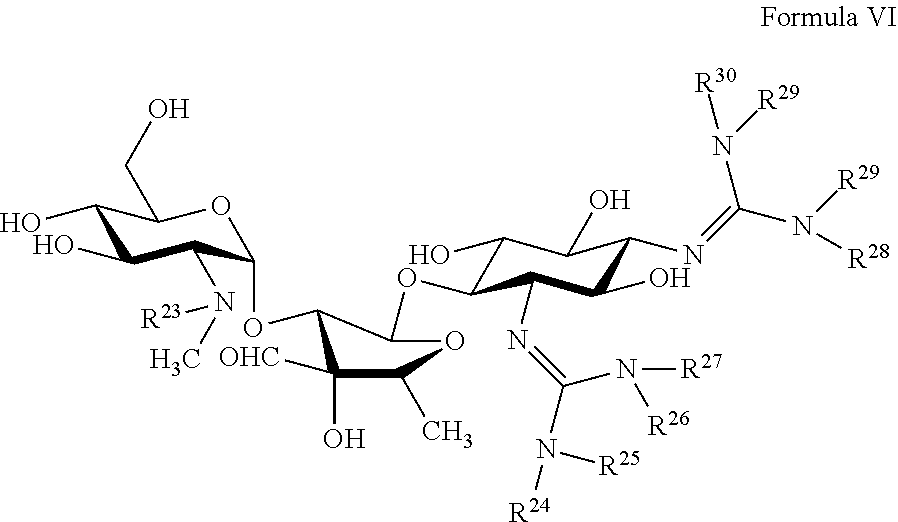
C1(O)C(O)C(N=C(N([R29])[R28])N([R30])[R29])C(O)C(N=C(N([R24])[R25])N([R27])[R26])C1OC1C(OC2C(N([R23])C)C(O)C(O)C(CO)O2)C(O)([OHC])C(C)O1
